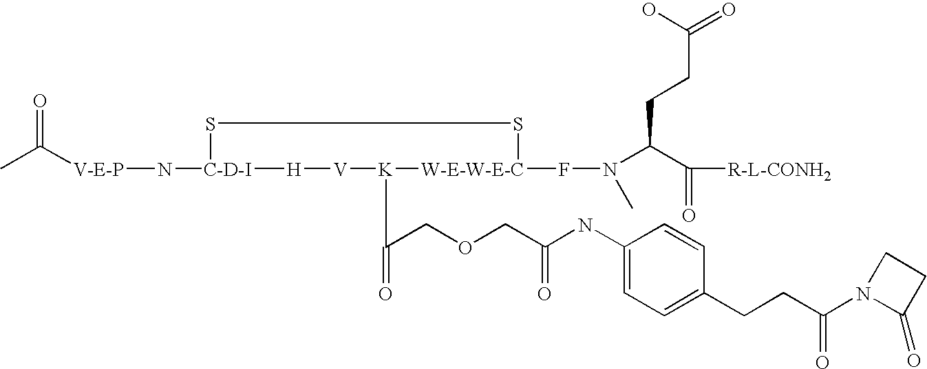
[V-E-P](N[C-D-I]1SS[W-E-W-E-C](FN(C(C([R-L-CONH2])=O)CCC(=O)O)C)[K](C(COCC(NC2=CC=C(CCC(N3C(=O)CC3)=O)C=C2)=O)=O)[V][H]1)C(C)=O
